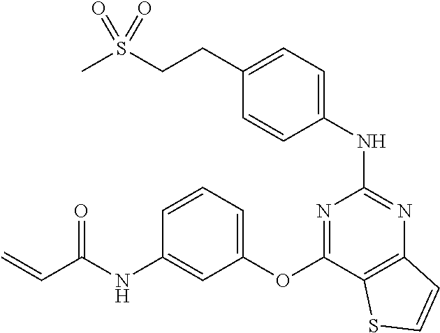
C(C1=CC=C(NC2=NC3=C(C(OC4=CC=CC(NC(C=C)=O)=C4)=N2)SC=C3)C=C1)CS(C)(=O)=O
